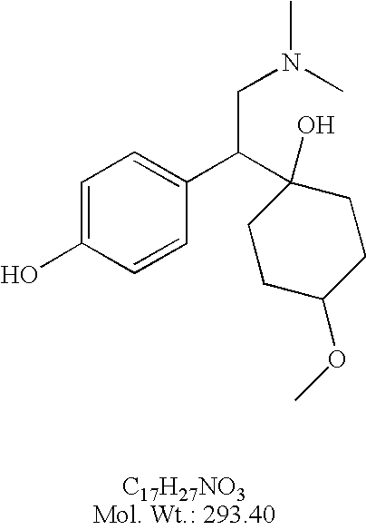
C1=C(O)C=CC(C(CN(C)C)C2(O)CCC(OC)CC2)=C1
